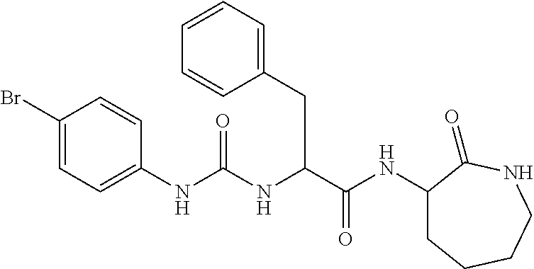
C(C(NC(=O)NC1=CC=C(Br)C=C1)C(NC1CCCCNC1=O)=O)C1=CC=CC=C1
